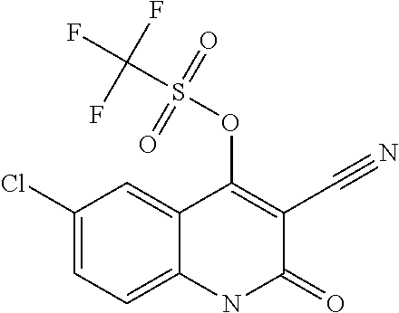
C1(Cl)=CC=C2C(=C1)C(OS(C(F)(F)F)(=O)=O)=C(C#N)C(=O)N2
